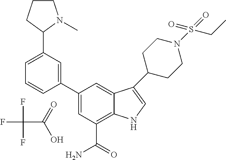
FC(C(=O)O)(F)F.C1=C(C2N(C)CCC2)C=C(C2=CC(C(=O)N)=C3C(=C2)C(C2CCN(S(=O)(=O)CC)CC2)=CN3)C=C1
